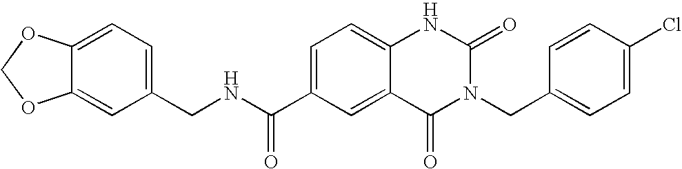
C12=CC(CNC(C3=CC=C4C(=C3)C(=O)N(CC3=CC=C(Cl)C=C3)C(=O)N4)=O)=CC=C1OCO2
